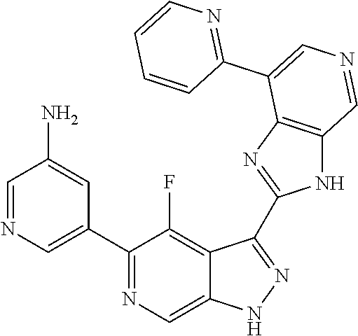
C1(C2=CN=CC(N)=C2)=NC=C2C(=C1F)C(C1=NC3=C(N1)C=NC=C3C1=NC=CC=C1)=NN2
